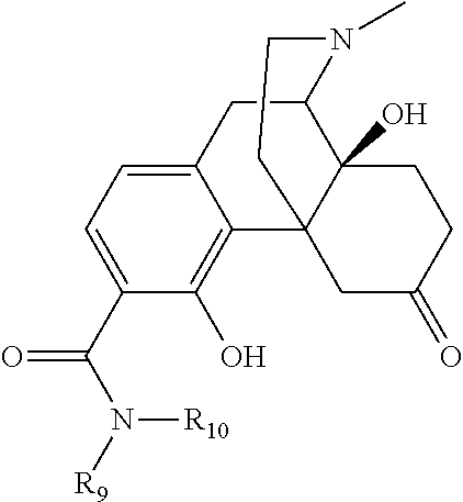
C1(C(N([R9])[R10])=O)=CC=C2C(=C1O)C13C(O)(C(C2)N(C)CC1)CCC(=O)C3
